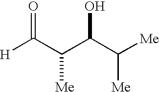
[H]C(C(C(C([Me])[Me])O)[Me])=O
